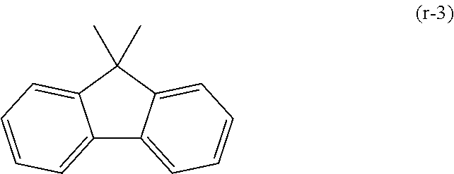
C1(C)(C)C2=CC=CC=C2C2=CC=CC=C12
